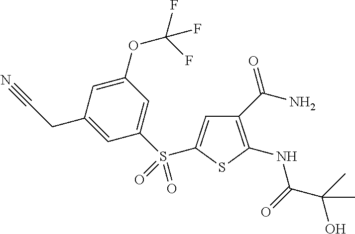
C1(C(N)=O)=C(NC(C(C)(O)C)=O)SC(S(C2=CC(OC(F)(F)F)=CC(CC#N)=C2)(=O)=O)=C1
